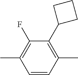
CC1=C(F)C(C2CCC2)=C(C)C=C1
